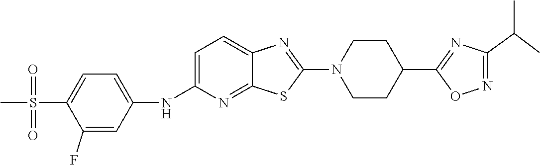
C1=C(NC2=CC=C(S(C)(=O)=O)C(F)=C2)N=C2C(=C1)N=C(N1CCC(C3=NC(C(C)C)=NO3)CC1)S2
